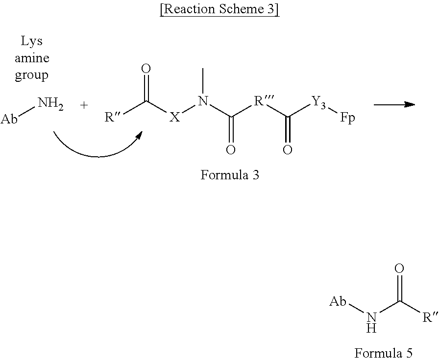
[R]C([X]N(C([R]C([Y3][Fp])=O)=O)C)=O.[Ab]N.N(C([R])=O)[Ab]
